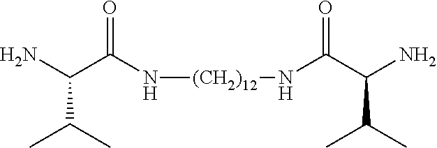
N([(CH2)12]NC(C(N)C(C)C)=O)C(C(N)C(C)C)=O
